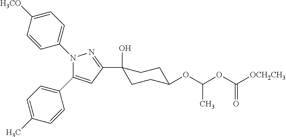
C1([H3CO])=CC=C(N2C(C3=CC=C(C)C=C3)=CC(C3(O)CCC(OC(C)OC([OCH2CH3])=O)CC3)=N2)C=C1
